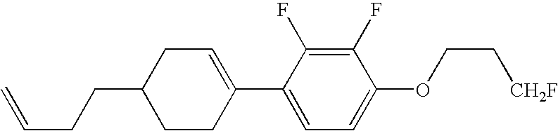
C1(F)=C(F)C(C2=CCC(CCC=C)CC2)=CC=C1OCC[CH2F]
